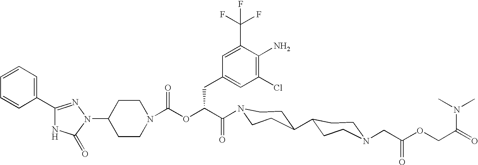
N1(C2CCN(C(OC(C(=O)N3CCC(C4CCN(CC(OCC(=O)N(C)C)=O)CC4)CC3)CC3=CC(Cl)=C(N)C(C(F)(F)F)=C3)=O)CC2)N=C(C2=CC=CC=C2)NC1=O
